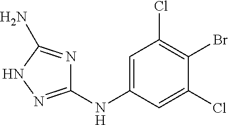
C1=C(NC2=NNC(N)=N2)C=C(Cl)C(Br)=C1Cl
